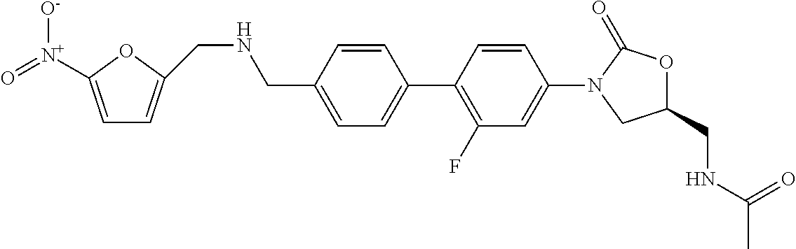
C1(CNCC2=CC=C([N+](=O)[O-])O2)=CC=C(C2=C(F)C=C(N3C(=O)OC(CNC(C)=O)C3)C=C2)C=C1
